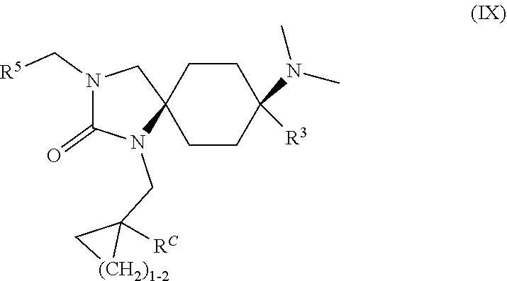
N1(C[R5])C(=O)N(CC2([RC])C[(CH2)1-2]2)C2(C1)CCC(N(C)C)([R3])CC2
